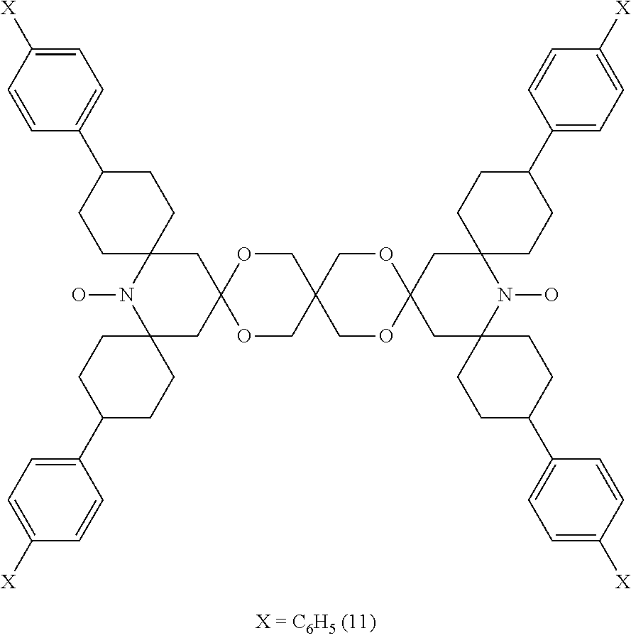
C12(CC3(CC4(N1O)CCC(C1=CC=C([X])C=C1)CC4)OCC1(CO3)COC3(OC1)CC1(N(O)C4(C3)CCC(C3=CC=C([X])C=C3)CC4)CCC(C3=CC=C([X])C=C3)CC1)CCC(C1=CC=C([X])C=C1)CC2
